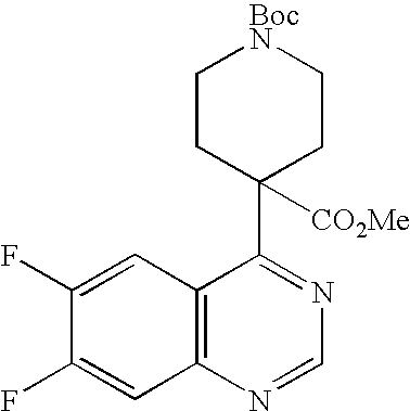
C12=C(C=C(F)C(F)=C1)C(C1([CO2Me])CC[BocN]CC1)=NC=N2
